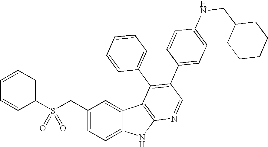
C(C1=CC=C2C(=C1)C1=C(N2)N=CC(C2=CC=C(NCC3CCCCC3)C=C2)=C1C1=CC=CC=C1)S(C1=CC=CC=C1)(=O)=O
